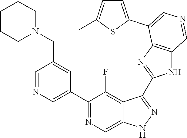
C1(C2=CN=CC(CN3CCCCC3)=C2)=NC=C2C(=C1F)C(C1=NC3=C(N1)C=NC=C3C1=CC=C(C)S1)=NN2
